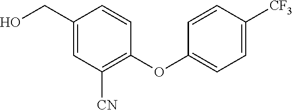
C1(CO)=CC([CN])=C(OC2=CC=C([CF3])C=C2)C=C1
